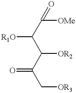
C(C([R1O])C([OR2])C(=O)C[OR3])([OMe])=O
